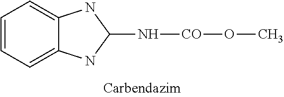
C1=CC=C2C(=C1)NC(N[CO]OC)N2
